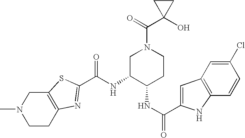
C(NC1C(NC(=O)C2=CC3=C(C=CC(Cl)=C3)N2)CCN(C(=O)C2(O)CC2)C1)(=O)C1=NC2=C(S1)CN(C)CC2
